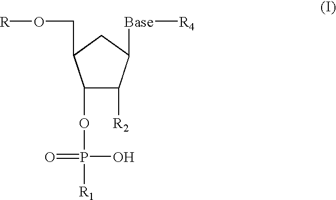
C1(OP(=O)(O)[R1])C([R2])C([Base][R4])CC1CO[R]
